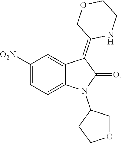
[O2N]C1=CC=C2C(=C1)C(=C1NCCOC1)C(=O)N2C1CCOC1
